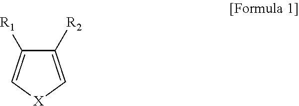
C1([R2])=C[X]C=C1[R1]
